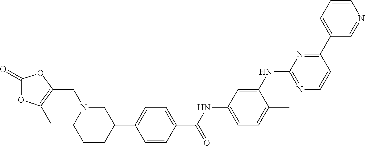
C(N1CCCC(C2=CC=C(C(NC3=CC=C(C)C(NC4=NC=CC(C5=CC=CN=C5)=N4)=C3)=O)C=C2)C1)C1=C(C)OC(=O)O1
